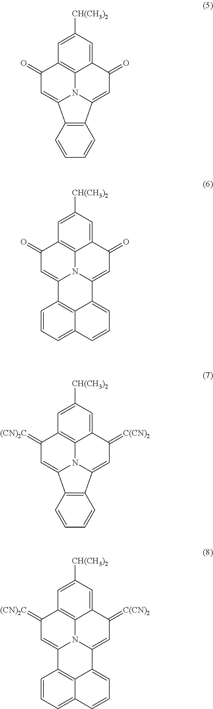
C1([CH(CH3)2])=CC2=C3C(=C1)C(=O)C=C1C4=C(C(=CC2=O)N31)C=CC=C4.C1([CH(CH3)2])=CC2=C3C(=C1)C(=O)C=C1N3C(=CC2=O)C2=C3C1=CC=CC3=CC=C2.C1([CH(CH3)2])=CC2=C3C(=C1)C(=[C(CN)2])C=C1C4=C(C(=CC2=[(CN)2C])N31)C=CC=C4.C1([CH(CH3)2])=CC2=C3C(=C1)C(=[C(CN)2])C=C1N3C(=CC2=[(CN)2C])C2=C3C1=CC=CC3=CC=C2
